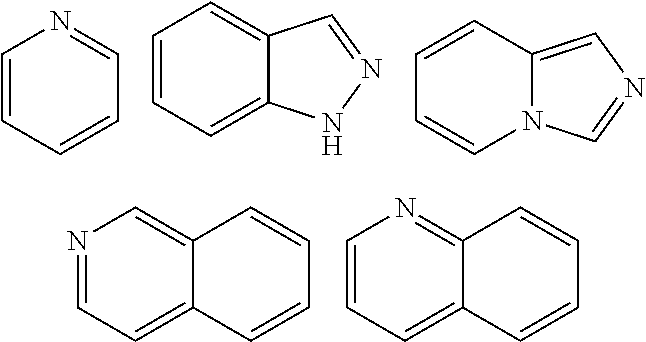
C1=CC=CC=N1.C1=CC=C2C(=C1)C=NN2.C1=CC2=CN=CN2C=C1.N1=CC=C2C(=C1)C=CC=C2.C1=CC=C2C(=N1)C=CC=C2
